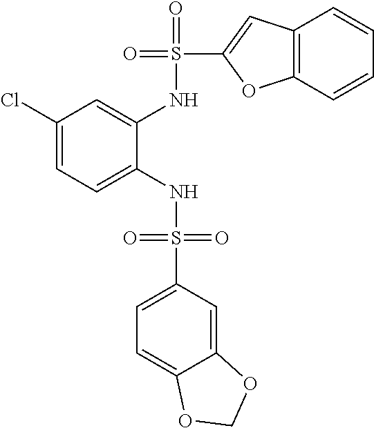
C1(Cl)=CC=C(NS(=O)(=O)C2=CC=C3C(=C2)OCO3)C(NS(=O)(C2=CC3=C(O2)C=CC=C3)=O)=C1
